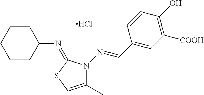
C1CC(N=C2SC=C(C)N2N=CC2=CC([COOH])=C(O)C=C2)CCC1.Cl
